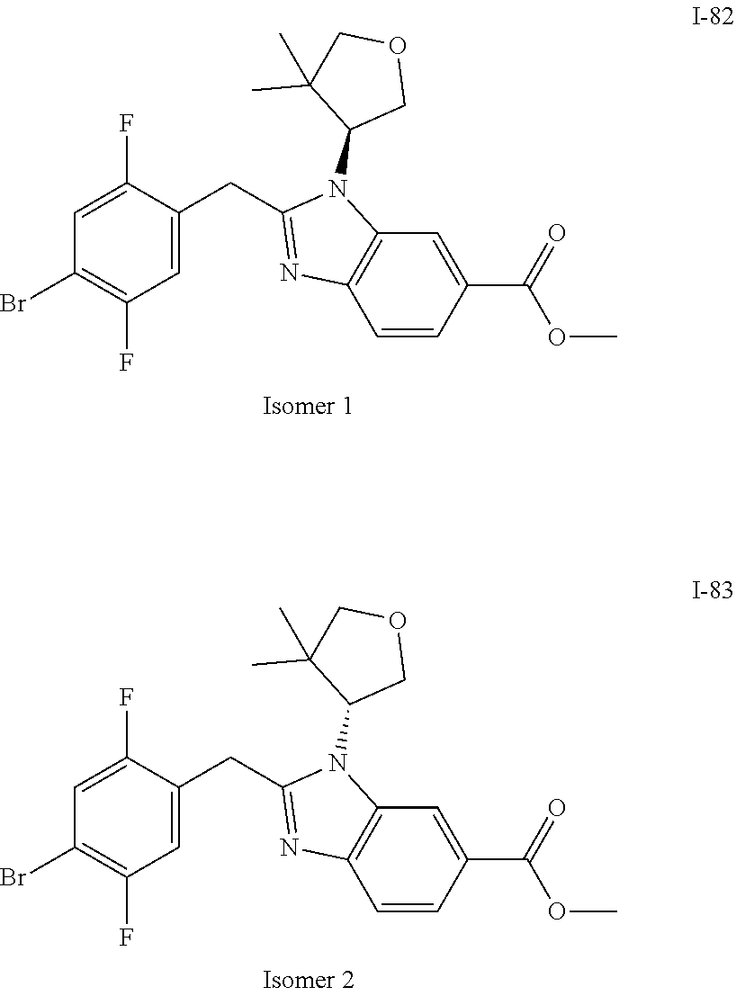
C1=C(F)C(CC2=NC3=C(N2C2COCC2(C)C)C=C(C(=O)OC)C=C3)=CC(F)=C1Br.C1=C(F)C(CC2=NC3=C(N2C2COCC2(C)C)C=C(C(=O)OC)C=C3)=CC(F)=C1Br
